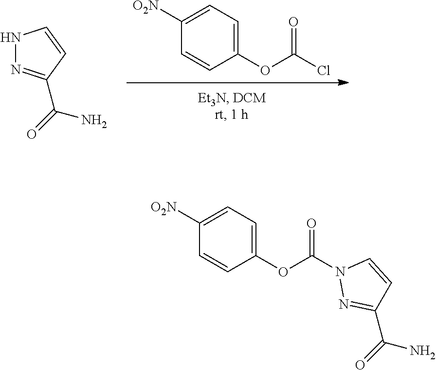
O(C1=CC=C([O2N])C=C1)C(Cl)=O.C(=O)(N)C1=NNC=C1.O(C1=CC=C([O2N])C=C1)C(N1N=C(C(=O)N)C=C1)=O
